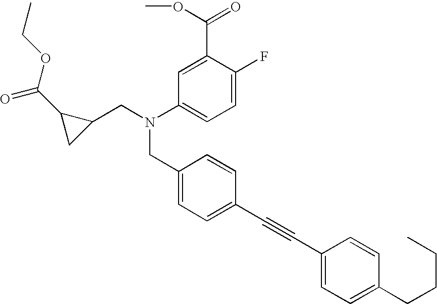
C1=C(F)C(C(OC)=O)=CC(N(CC2=CC=C(C#CC3=CC=C(CCCC)C=C3)C=C2)CC2C(C(OCC)=O)C2)=C1
